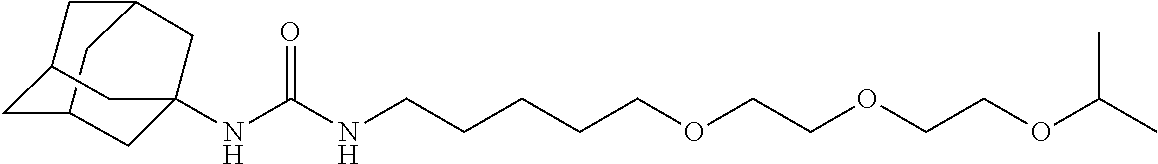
C12CC3CC(C1)CC(NC(NCCCCCOCCOCCOC(C)C)=O)(C3)C2
